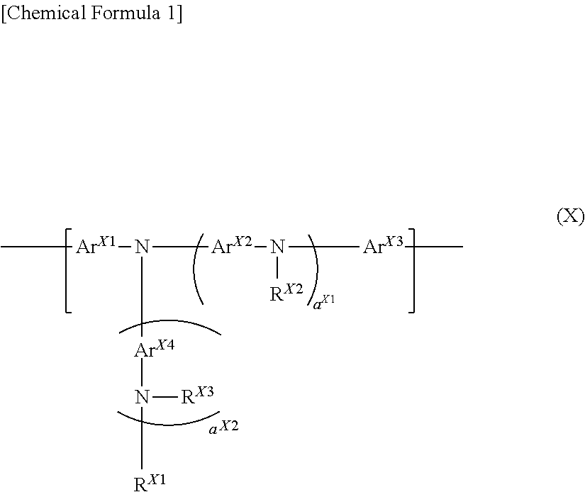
[X2].C[ArX1]N([ArX2]N([RX2])[ArX3]C)[ArX4]N([RX1])[RX3]
